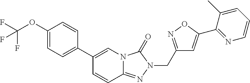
C1(OC(F)(F)F)=CC=C(C2=CN3C(=NN(CC4=NOC(C5=NC=CC=C5C)=C4)C3=O)C=C2)C=C1
